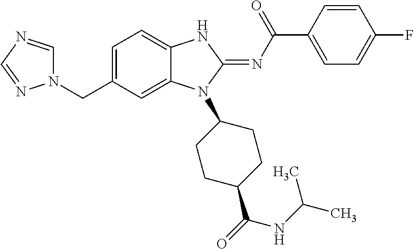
C1=C(CN2C=NC=N2)C=C2C(=C1)NC(=NC(C1=CC=C(F)C=C1)=O)N2C1CCC(C(NC(C)C)=O)CC1
